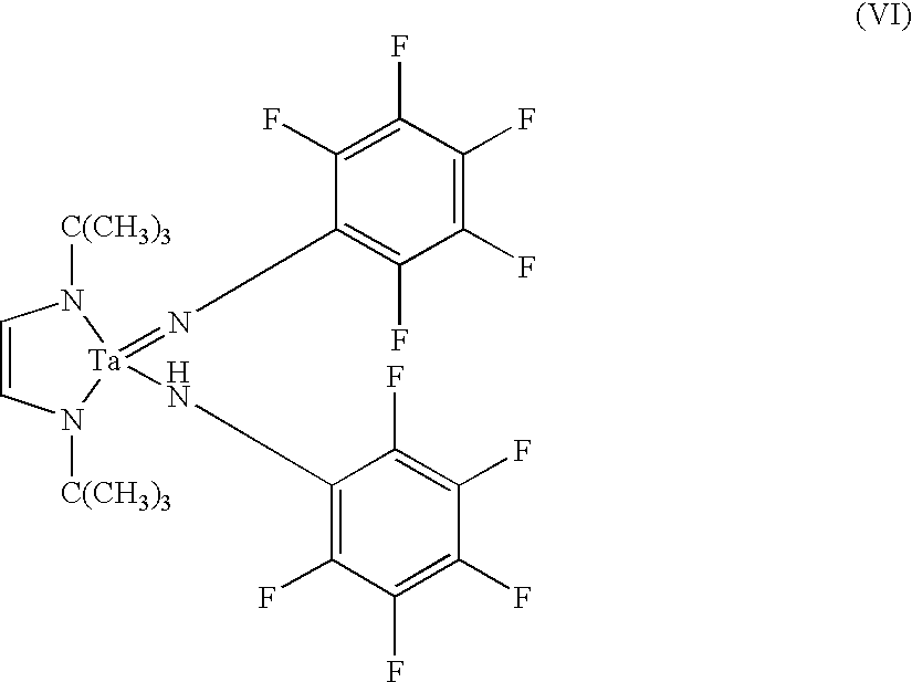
C1=CN([C(CH3)3])[Ta](=NC2=C(F)C(F)=C(F)C(F)=C2F)(NC2=C(F)C(F)=C(F)C(F)=C2F)N1[C(CH3)3]
